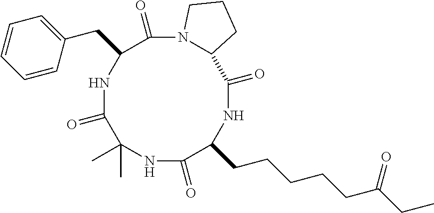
N1C(=O)C(CCCCCC(=O)CC)NC(=O)C2N(C(=O)C(CC3=CC=CC=C3)NC(=O)C1(C)C)CCC2
